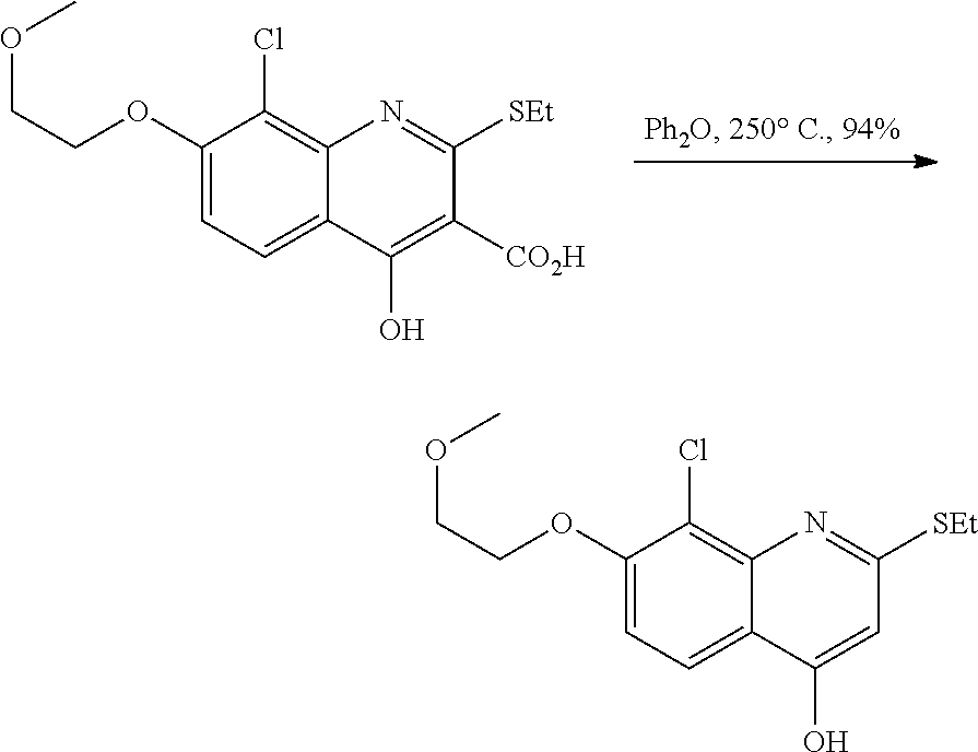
C1(OCCOC)=CC=C2C(=C1Cl)N=C([SEt])C=C2O.C1(OCCOC)=CC=C2C(=C1Cl)N=C([SEt])C([CO2H])=C2O
